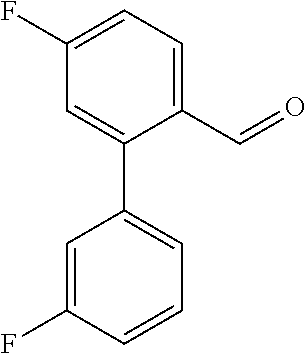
C1=C(F)C=C(C2=CC=CC(F)=C2)C(C=O)=C1
